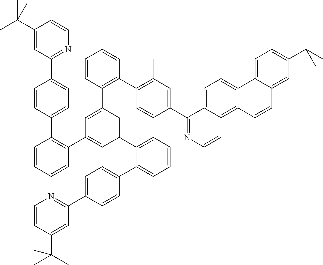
C1(C(C)(C)C)=CC(C2=CC=C(C3=C(C4=CC(C5=CC=CC=C5C5=CC=C(C6=NC=CC(C(C)(C)C)=C6)C=C5)=CC(C5=C(C6=C(C)C=C(C7=NC=CC8=C9C(=CC=C78)C7=CC=C(C(C)(C)C)C=C7C=C9)C=C6)C=CC=C5)=C4)C=CC=C3)C=C2)=NC=C1
